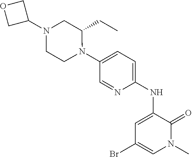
C1=C(NC2=CC=C(N3C(CC)CN(C4COC4)CC3)C=N2)C(=O)N(C)C=C1Br
